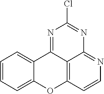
C1=CC=C2C(=C1)C1=NC(Cl)=NC3=NC=CC(=C13)O2
